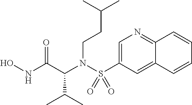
ONC(C(N(S(=O)(=O)C1=CN=C2C(=C1)C=CC=C2)CCC(C)C)C(C)C)=O
